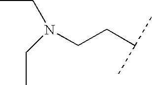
N(CCC(C)C)(CC)CC
